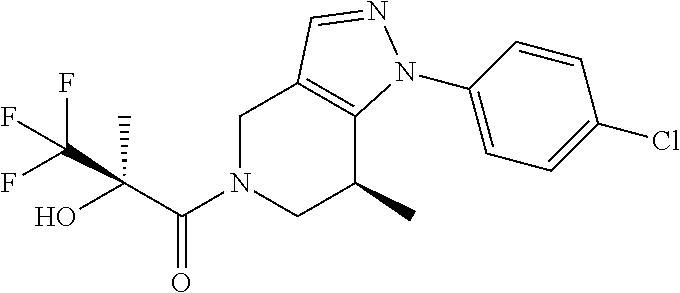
C1N(C(C(O)(C)C(F)(F)F)=O)CC(C)C2=C1C=NN2C1=CC=C(Cl)C=C1
